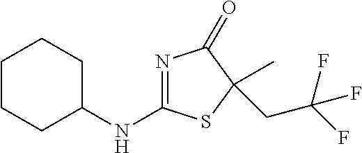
C1CCC(NC2=NC(=O)C(C)(CC(F)(F)F)S2)CC1
